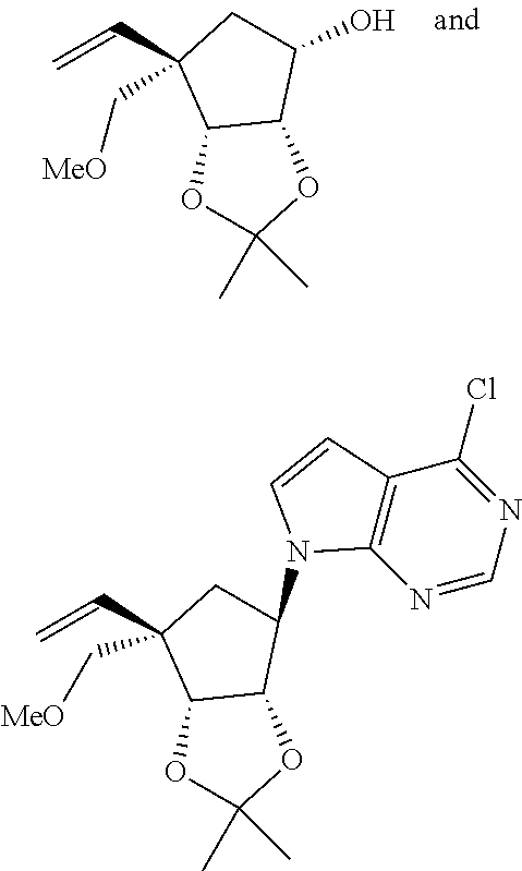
C1(O)CC(C[MeO])(C=C)C2C1OC(C)(C)O2.C1(N2C3=C(C(Cl)=NC=N3)C=C2)CC(C[MeO])(C=C)C2C1OC(C)(C)O2
